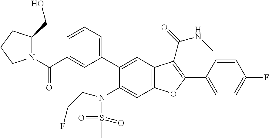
C1=CC(C2=C(C(=O)NC)C3=C(C=C(N(S(C)(=O)=O)CCF)C(C4=CC=CC(C(N5C(CO)CCC5)=O)=C4)=C3)O2)=CC=C1F
